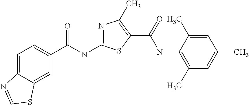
C1=C2C(=CC(C(NC3=NC(C)=C(C(=O)NC4=C(C)C=C(C)C=C4C)S3)=O)=C1)SC=N2
